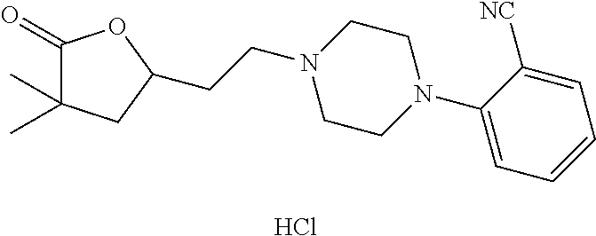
C1(=O)C(C)(C)CC(CCN2CCN(C3=CC=CC=C3[NC])CC2)O1.Cl
